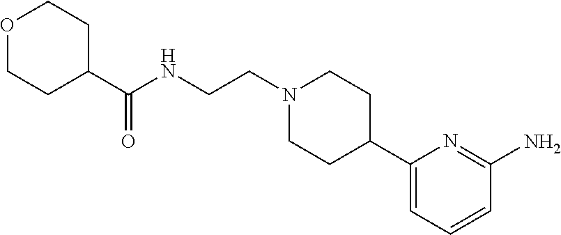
C1(C2CCN(CCNC(C3CCOCC3)=O)CC2)=CC=CC(N)=N1
